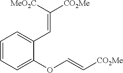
C1=CC=C(OC=C[CO2Me])C(C=C([MeO2C])[CO2Me])=C1
